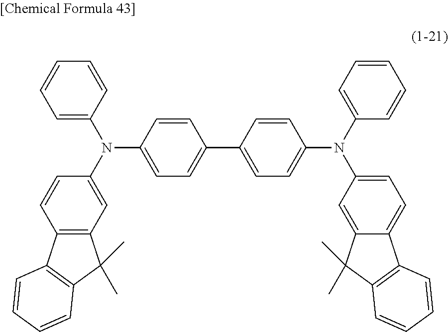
C1=CC2=C(C=C1N(C1=CC=CC=C1)C1=CC=C(C3=CC=C(N(C4=CC=C5C(=C4)C(C)(C)C4=C5C=CC=C4)C4=CC=CC=C4)C=C3)C=C1)C(C)(C)C1=C2C=CC=C1
